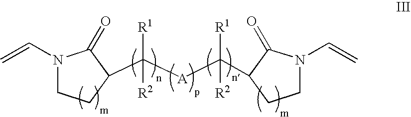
N1(C=C)CCC(C([A]C([R1])([R2])C2C(=O)N(C=C)CC2)([R1])[R2])C1=O
